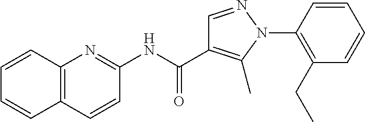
C1(NC(C2=C(C)N(C3=C(CC)C=CC=C3)N=C2)=O)=NC2=C(C=C1)C=CC=C2
